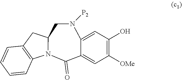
C12=CC(O)=C([OMe])C=C1C(=O)N1C3=C(C=CC=C3)CC1CN2[P2]
